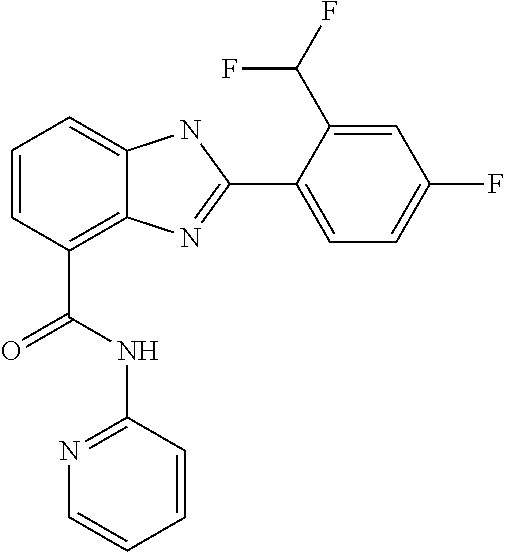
C1=CC(C(NC2=NC=CC=C2)=O)=C2C(=C1)NC(C1=CC=C(F)C=C1C(F)F)=N2
